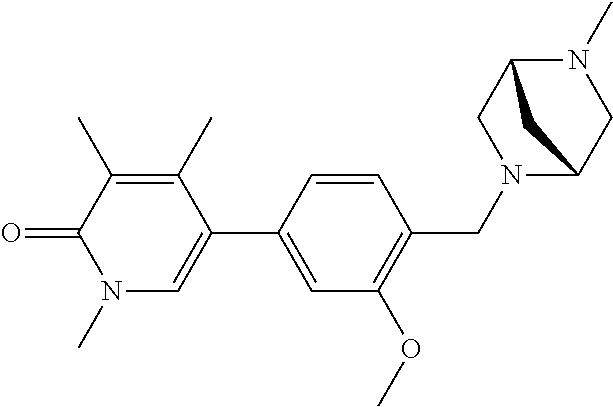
C1=C(C2=CN(C)C(=O)C(C)=C2C)C=CC(CN2C3CN(C)C(C2)C3)=C1OC
